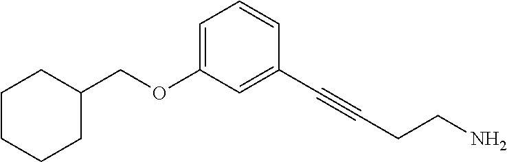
C1(COC2=CC=CC(C#CCCN)=C2)CCCCC1
